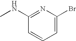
CNC1=NC(Br)=CC=C1
